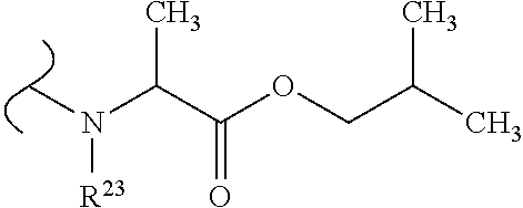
C(C(OCC(C)C)=O)(N(C)[R23])C
